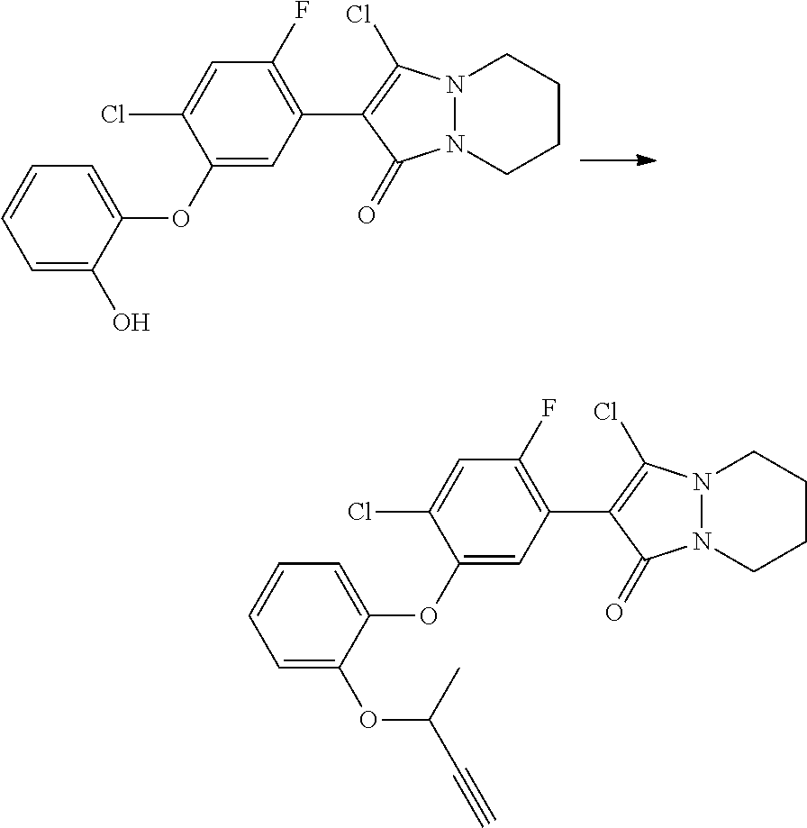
C1(OC2=CC=CC=C2O)=CC(C2=C(Cl)N3N(C2=O)CCCC3)=C(F)C=C1Cl.C1(OC2=CC=CC=C2OC(C#C)C)=CC(C2=C(Cl)N3N(C2=O)CCCC3)=C(F)C=C1Cl
